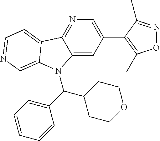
C12=NC=C(C3=C(C)ON=C3C)C=C1N(C(C1=CC=CC=C1)C1CCOCC1)C1=CN=CC=C21
